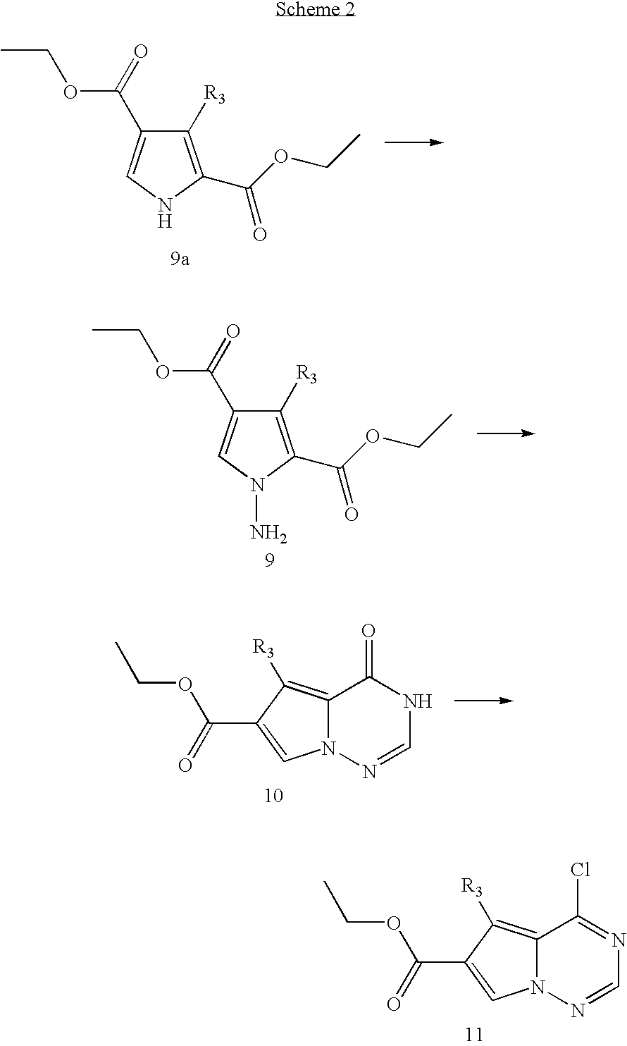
C1([R3])=C(C(OCC)=O)NC=C1C(OCC)=O.C1([R3])=C(C(OCC)=O)N(N)C=C1C(OCC)=O.C(C1=CN2C(=C1[R3])C(=O)NC=N2)(OCC)=O.C(C1=CN2C(=C1[R3])C(Cl)=NC=N2)(OCC)=O
